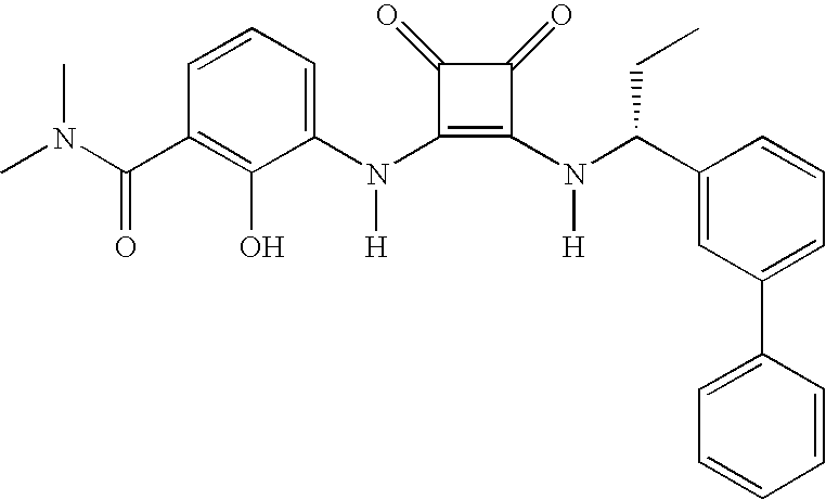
CN(C(C1=C(O)C(N(C2=C(N(C(C3=CC(C4=CC=CC=C4)=CC=C3)CC)[H])C(=O)C2=O)[H])=CC=C1)=O)C
